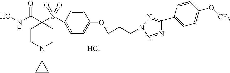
C1CN(C2CC2)CCC1(C(NO)=O)S(=O)(=O)C1=CC=C(OCCCN2N=C(C3=CC=C(O[CF3])C=C3)N=N2)C=C1.Cl
